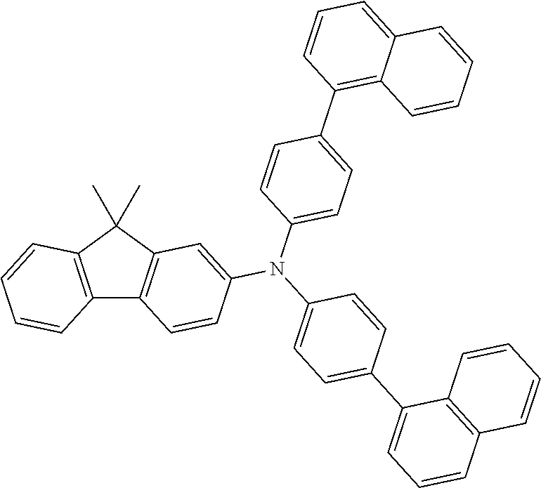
C12=C(C=CC=C1C1=CC=C(N(C3=CC=C(C4=C5C(=CC=C4)C=CC=C5)C=C3)C3=CC4=C(C=C3)C3=C(C=CC=C3)C4(C)C)C=C1)C=CC=C2
